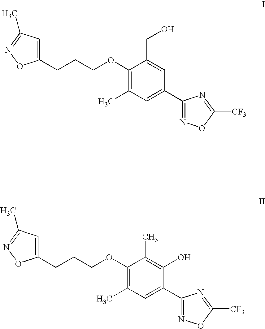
C1(C)=C(OCCCC2=CC(C)=NO2)C(CO)=CC(C2=NOC([CF3])=N2)=C1.C1(C)=C(OCCCC2=CC(C)=NO2)C(C)=C(O)C(C2=NOC([CF3])=N2)=C1
